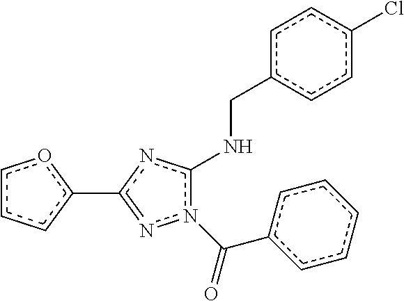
c1coc(-c2nc(NCc3ccc(Cl)cc3)n(C(c3ccccc3)=O)n=2)c1
